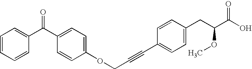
O(CC#CC1=CC=C(CC(C(O)=O)OC)C=C1)C1=CC=C(C(C2=CC=CC=C2)=O)C=C1
